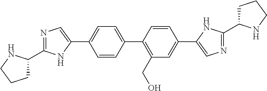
C1=CC(C2=CC=C(C3=CN=C(C4CCCN4)N3)C=C2)=C(CO)C=C1C1=CN=C(C2CCCN2)N1
